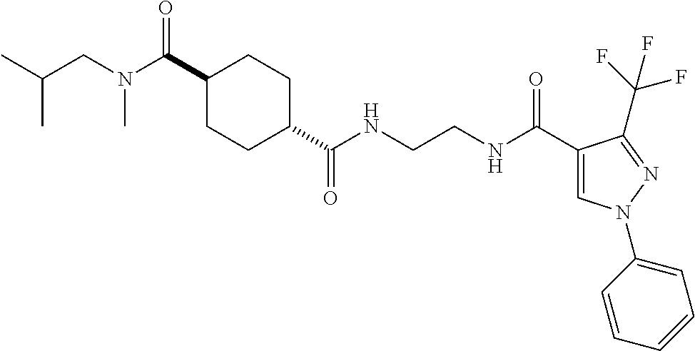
C1(C(N(CC(C)C)C)=O)CCC(C(NCCNC(C2=CN(C3=CC=CC=C3)N=C2C(F)(F)F)=O)=O)CC1
